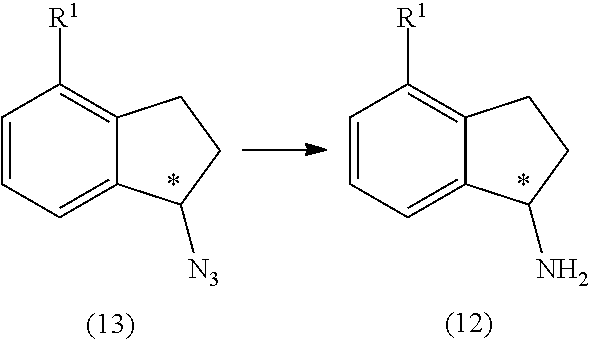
C1=CC=C2C(=C1[R1])CCC2N.C1=CC=C2C(=C1[R1])CCC2[N3]
